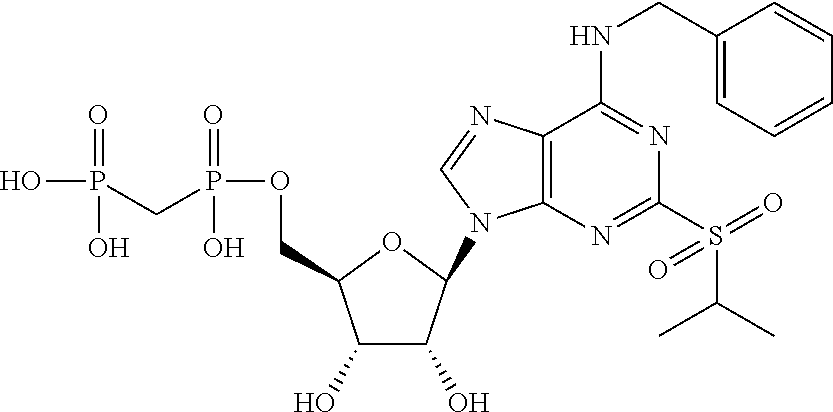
C1(O)C(O)C(N2C3=C(N=C2)C(NCC2=CC=CC=C2)=NC(S(C(C)C)(=O)=O)=N3)OC1COP(CP(O)(=O)O)(=O)O
